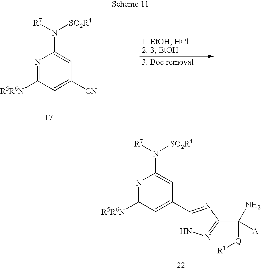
N1=C([R5R6N])C=C(C2=NC(C([Q][R1])([A])N)=NN2)C=C1N([R7])[SO2R4].N1=C([R5R6N])C=C([CN])C=C1N([R7])[SO2R4]
